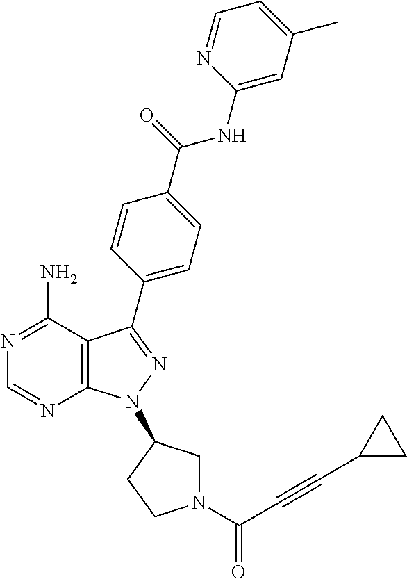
N1=C(N)C2=C(N=C1)N(C1CN(C(C#CC3CC3)=O)CC1)N=C2C1=CC=C(C(=O)NC2=CC(C)=CC=N2)C=C1
